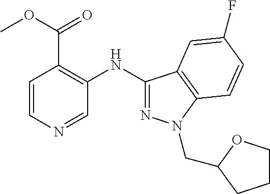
C1=CN=CC(NC2=NN(CC3OCCC3)C3=C2C=C(F)C=C3)=C1C(OC)=O
